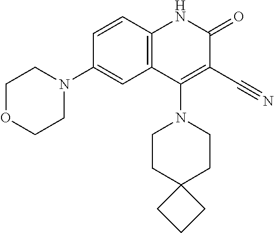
C1=CC2=C(C=C1N1CCOCC1)C(N1CCC3(CC1)CCC3)=C(C#N)C(=O)N2
